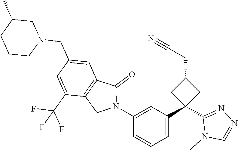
C1(N2C(=O)C3=C(C2)C(C(F)(F)F)=CC(CN2CC(C)CCC2)=C3)=CC(C2(C3=NN=CN3C)CC(CC#N)C2)=CC=C1
